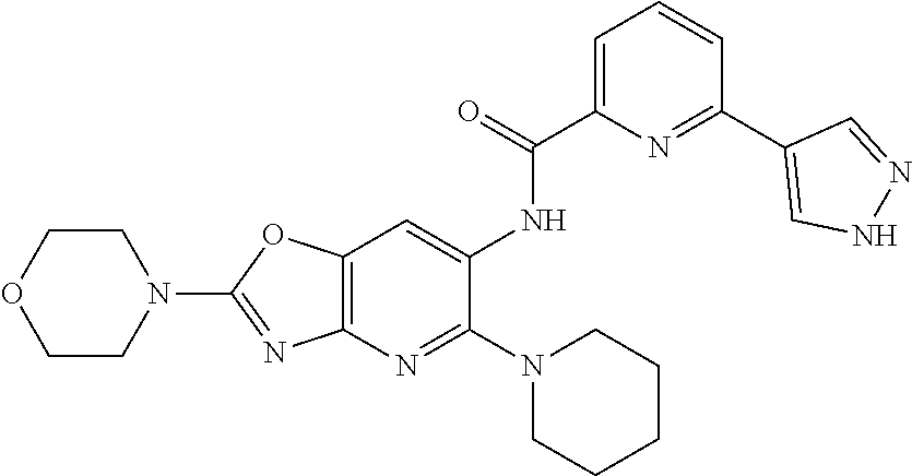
C12=C(N=C(N3CCCCC3)C(NC(=O)C3=CC=CC(C4=CNN=C4)=N3)=C1)N=C(N1CCOCC1)O2
